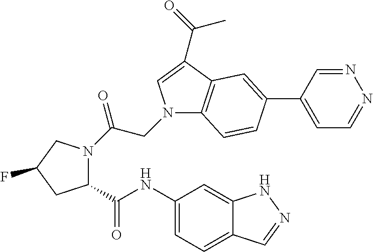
C1(NC(C2N(C(CN3C4=C(C(C(=O)C)=C3)C=C(C3=CC=NN=C3)C=C4)=O)CC(F)C2)=O)=CC=C2C(=C1)NN=C2
